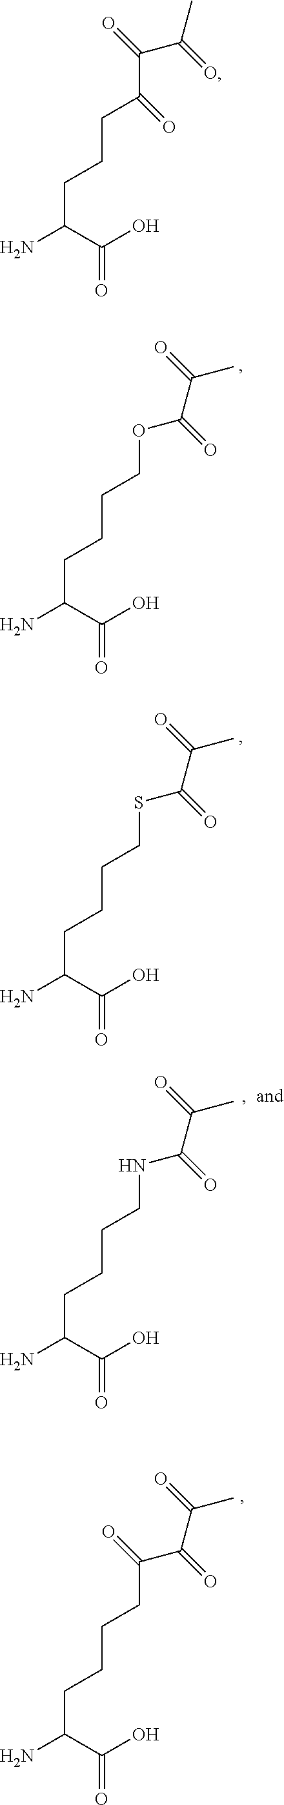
C(C(C(O)=O)N)CCCOC(=O)C(C)=O.C(C(C(O)=O)N)CCCSC(=O)C(C)=O.C(C(C(O)=O)N)CCCNC(=O)C(C)=O.C(C(C(O)=O)N)CCCC(C(=O)C(C)=O)=O.C(C(C(O)=O)N)CCC(C(C(=O)C)=O)=O
